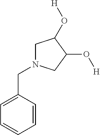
C1=CC(CN2CC(O[H])C(O[H])C2)=CC=C1
